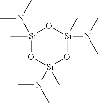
[Si]1(C)(N(C)C)O[Si](N(C)C)(C)O[Si](N(C)C)(C)O1
